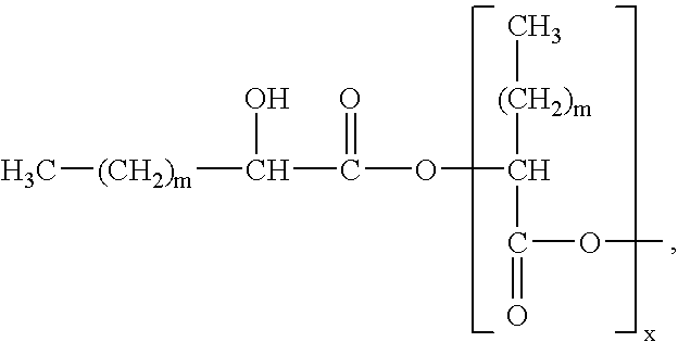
[(CH2)m](C(O)C(OC([CH2)m]C)C(=O)OC)=O)C
